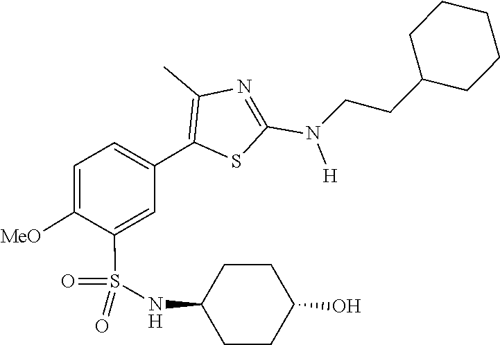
C(CC1CCCCC1)N(C1=NC(C)=C(C2=CC=C([MeO])C(S(=O)(=O)NC3CCC(O)CC3)=C2)S1)[H]
